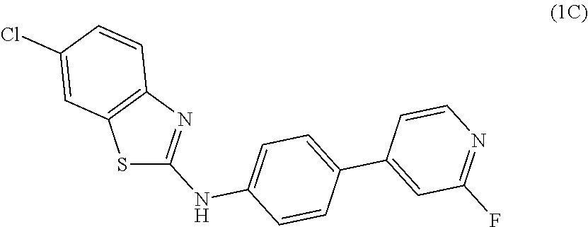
C1(C2=CC(F)=NC=C2)=CC=C(NC2=NC3=C(S2)C=C(Cl)C=C3)C=C1
